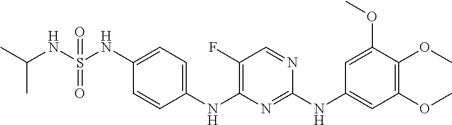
C1(NS(NC(C)C)(=O)=O)=CC=C(NC2=C(F)C=NC(NC3=CC(OC)=C(OC)C(OC)=C3)=N2)C=C1
